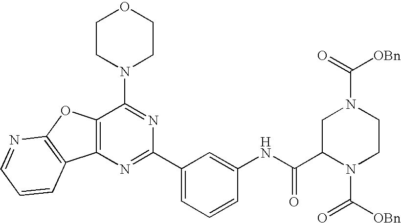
C12=C(N=C(C3=CC=CC(NC(C4N(C([OBn])=O)CCN(C([OBn])=O)C4)=O)=C3)N=C1N1CCOCC1)C1=C(O2)N=CC=C1
